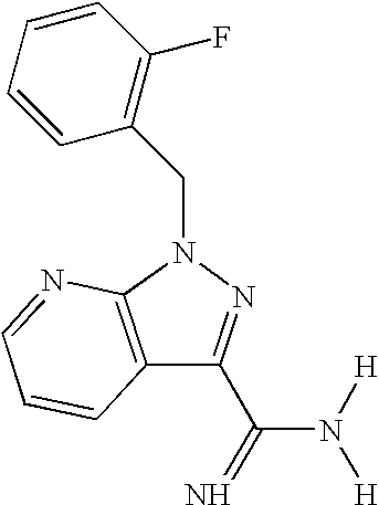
C12=C(C(C(=N)N([H])[H])=NN1CC1=C(F)C=CC=C1)C=CC=N2
